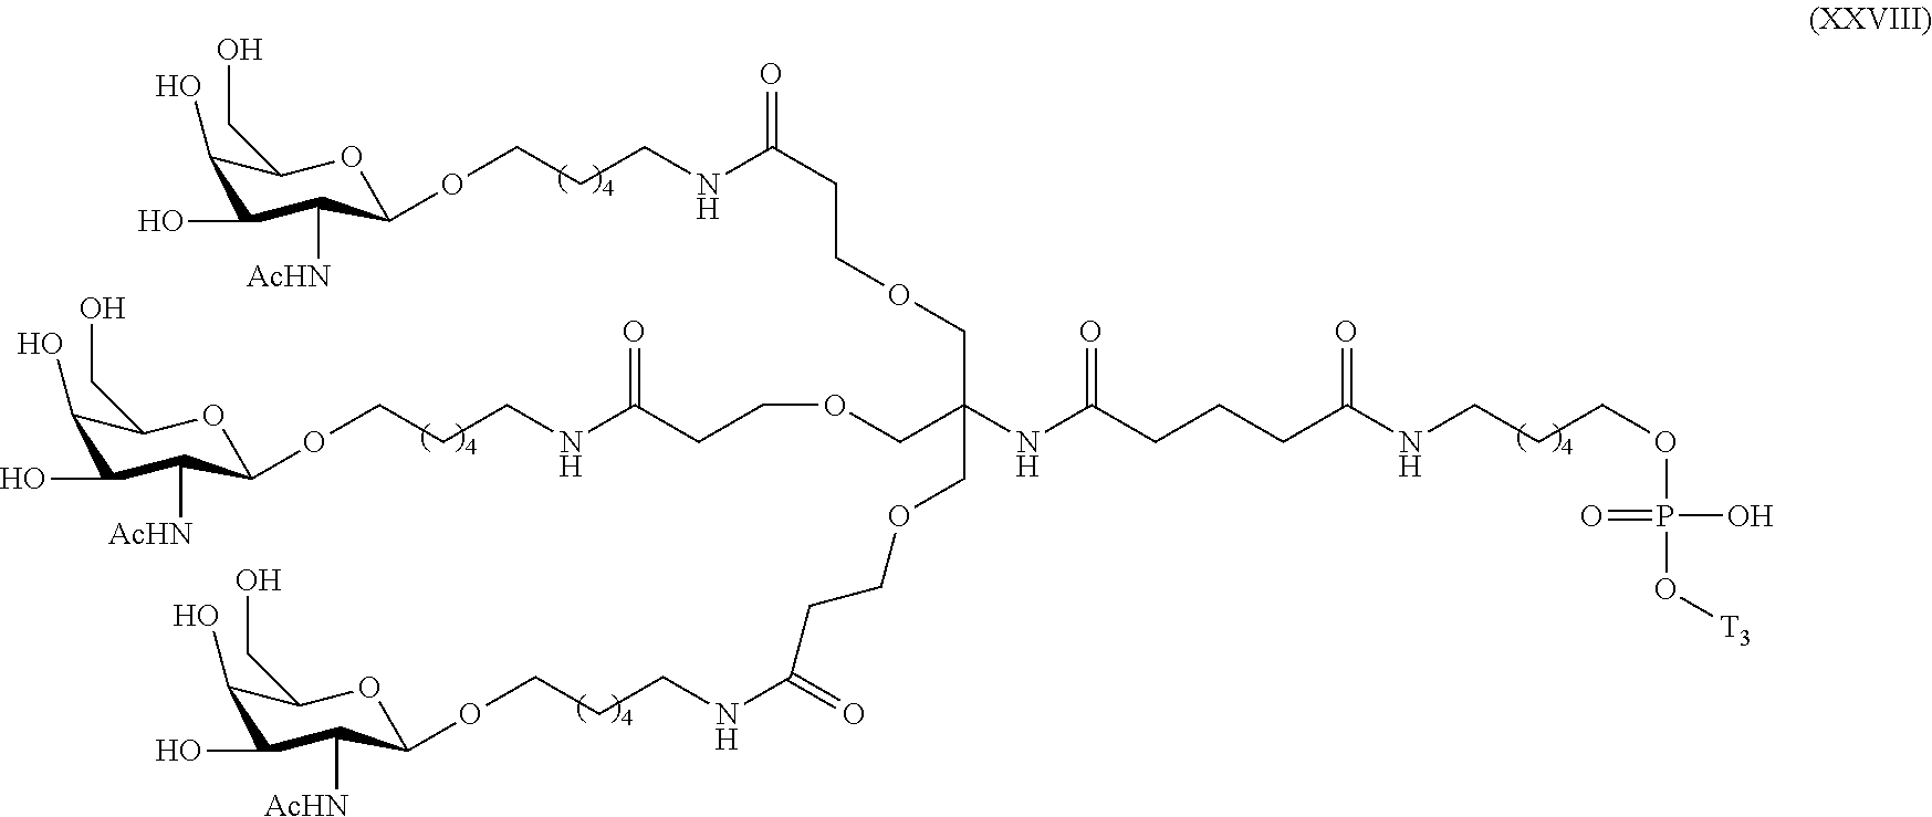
C1(O)C(O)C([AcHN])C(OCCCNC(CCOCC(COCCC(NCCCOC2C([AcHN])C(O)C(O)C(CO)O2)=O)(NC(CCCC(NCCCOP(O[T3])(O)=O)=O)=O)COCCC(NCCCOC2C([AcHN])C(O)C(O)C(CO)O2)=O)=O)OC1CO
